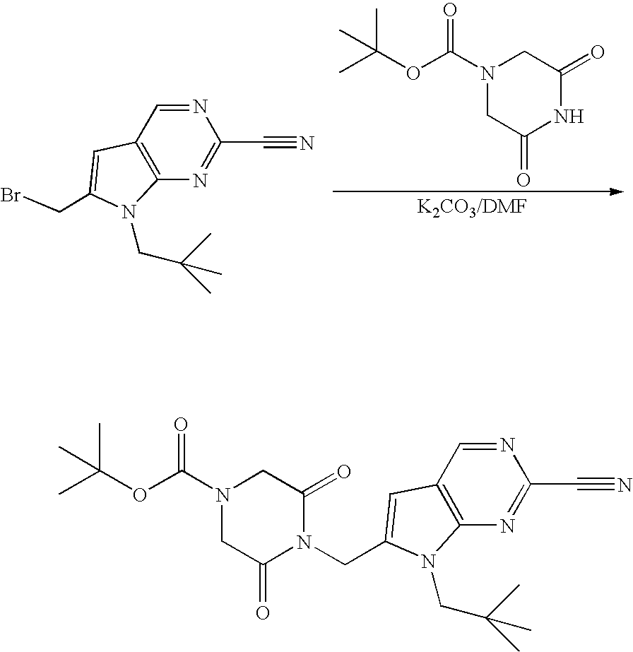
C12=C(N=C(C#N)N=C1)N(CC(C)(C)C)C(CBr)=C2.N1(C(OC(C)(C)C)=O)CC(=O)NC(=O)C1.N1(C(OC(C)(C)C)=O)CC(=O)N(CC2=CC3=C(N=C(C#N)N=C3)N2CC(C)(C)C)C(=O)C1
